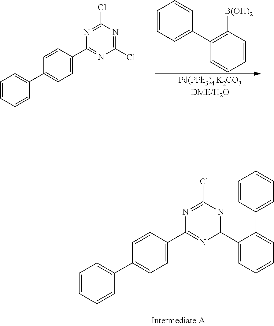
C1(C2=CC=CC=C2)=C([B(OH)2])C=CC=C1.C1=CC=CC(C2=CC=C(C3=NC(Cl)=NC(Cl)=N3)C=C2)=C1.C1=CC=CC(C2=CC=C(C3=NC(C4=CC=CC=C4C4=CC=CC=C4)=NC(Cl)=N3)C=C2)=C1
